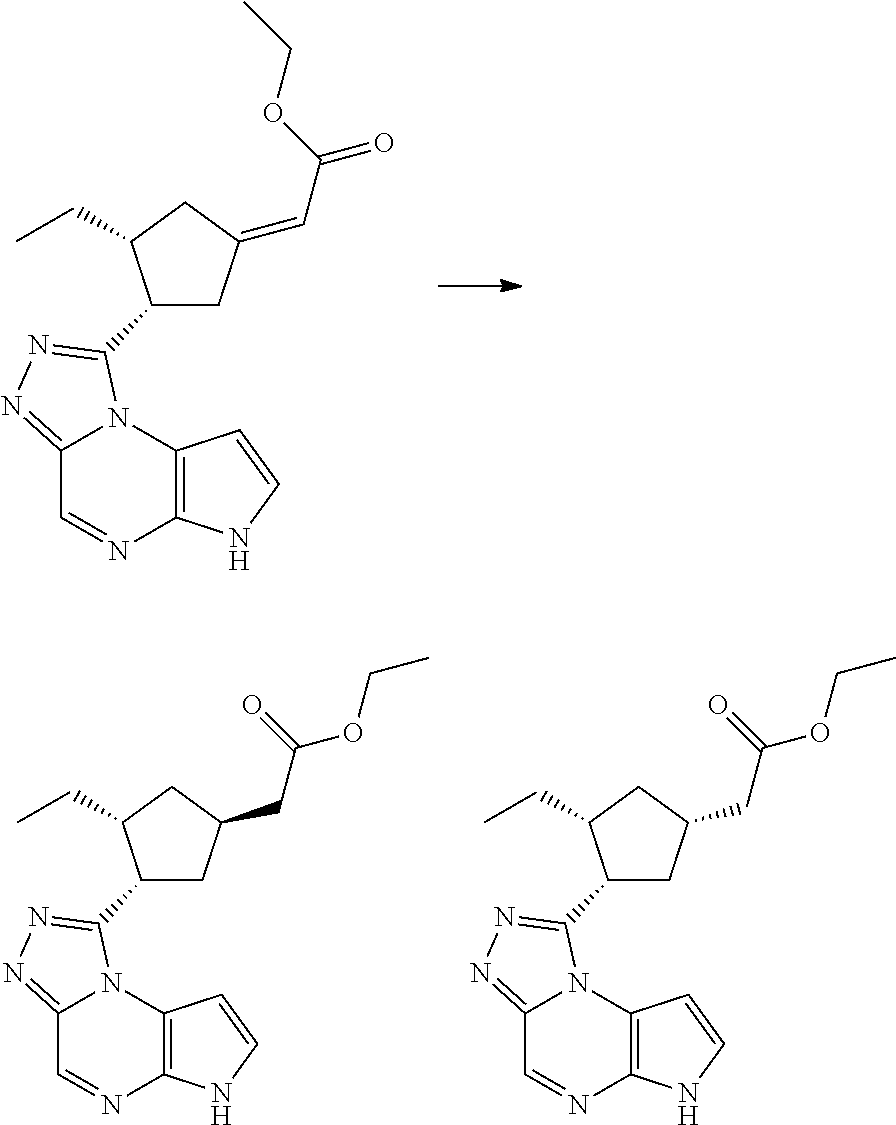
C12=NN=C(C3CC(=CC(=O)OCC)CC3CC)N1C1=C(N=C2)NC=C1.C12=NN=C(C3CC(CC(OCC)=O)CC3CC)N1C1=C(N=C2)NC=C1.C12=NN=C(C3CC(CC(OCC)=O)CC3CC)N1C1=C(N=C2)NC=C1
